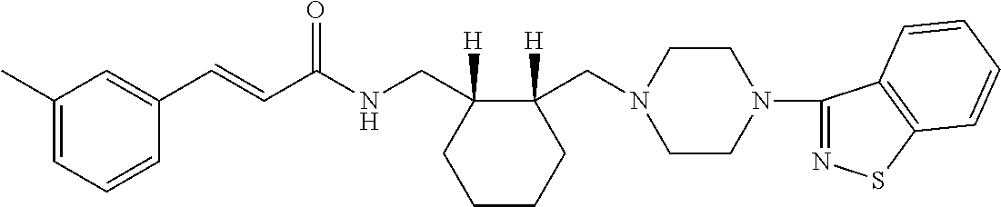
C1(C=CC(NCC2([H])CCCCC2(CN2CCN(C3=NSC4=C3C=CC=C4)CC2)[H])=O)=CC(C)=CC=C1
